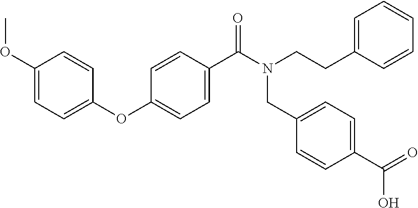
C1(OC2=CC=C(C(N(CCC3=CC=CC=C3)CC3=CC=C(C(=O)O)C=C3)=O)C=C2)=CC=C(OC)C=C1
